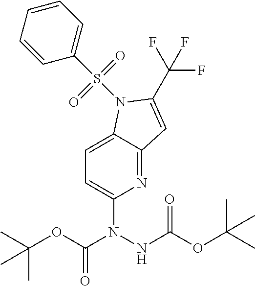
C1=C(N(C(OC(C)(C)C)=O)NC(OC(C)(C)C)=O)N=C2C(=C1)N(S(=O)(=O)C1=CC=CC=C1)C(C(F)(F)F)=C2
